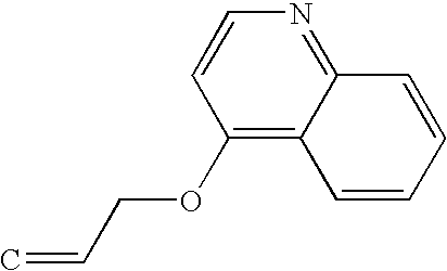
C(OC1=C2C(=NC=C1)C=CC=C2)C=C
